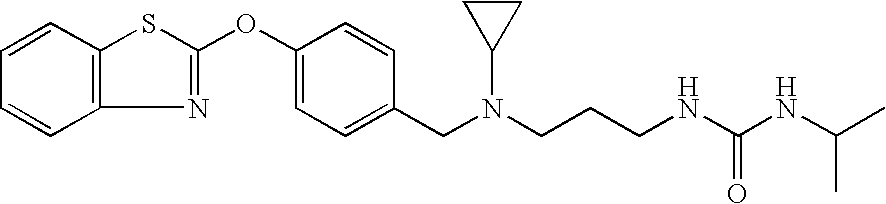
C1=CC2=C(C=C1)N=C(OC1=CC=C(CN(CCCNC(NC(C)C)=O)C3CC3)C=C1)S2
